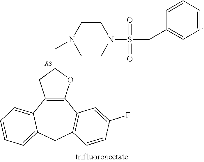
C12=C(C3=CC=CC=C3CC3=C1C=C(F)C=C3)CC(CN1CCN(S(=O)(=O)CC3=CC=CC=C3)CC1)O2
